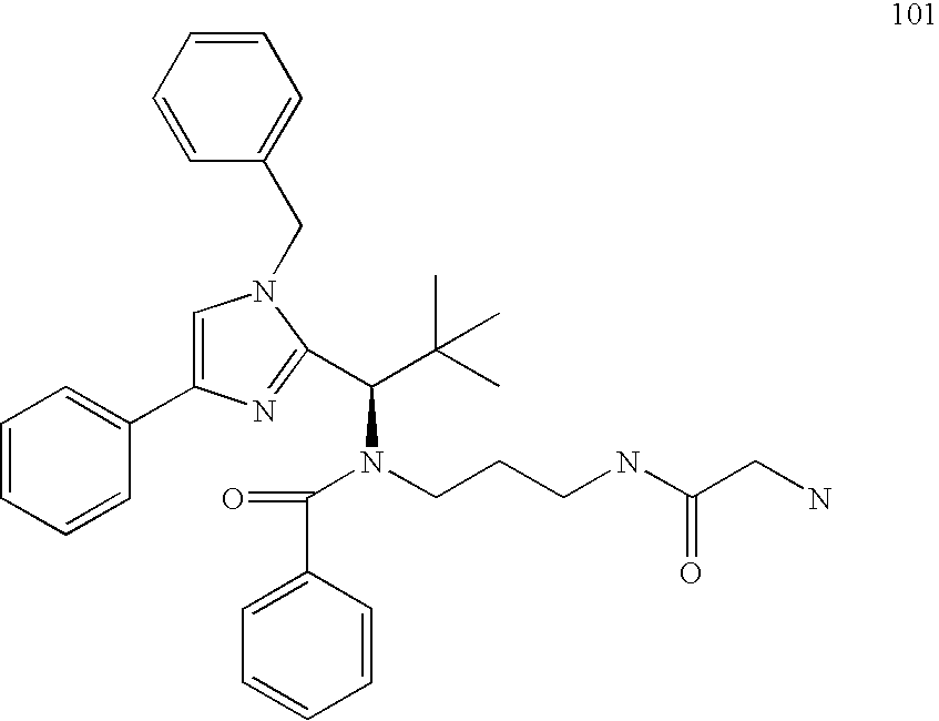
C1=CC=CC(C2=CN(CC3=CC=CC=C3)C(C(C(C)(C)C)N(C(C3=CC=CC=C3)=O)CCCNC(CN)=O)=N2)=C1
